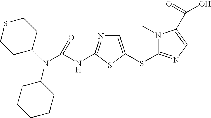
C1C(N(C(NC2=NC=C(SC3=NC=C(C(=O)O)N3C)S2)=O)C2CCCCC2)CCSC1
